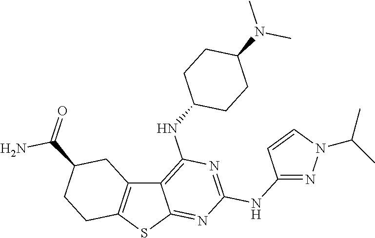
C12=C(SC3=NC(NC4=NN(C(C)C)C=C4)=NC(NC4CCC(N(C)C)CC4)=C13)CCC(C(=O)N)C2
